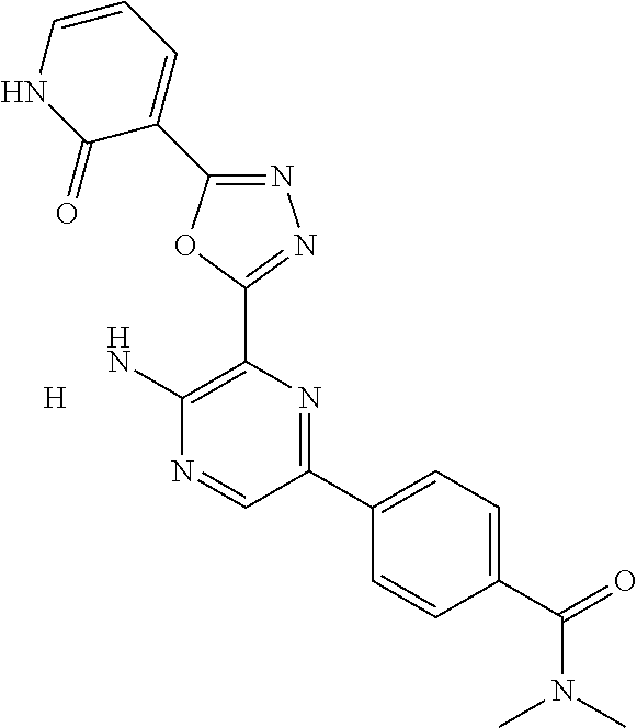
N1=C(C2=CC=CNC2=O)OC(C2=C(N)N=CC(C3=CC=C(C(=O)N(C)C)C=C3)=N2)=N1.[H]
